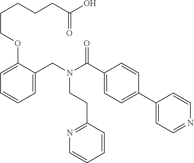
C1=C(CN(C(C2=CC=C(C3=CC=NC=C3)C=C2)=O)CCC2=NC=CC=C2)C(OCCCCCC(O)=O)=CC=C1
